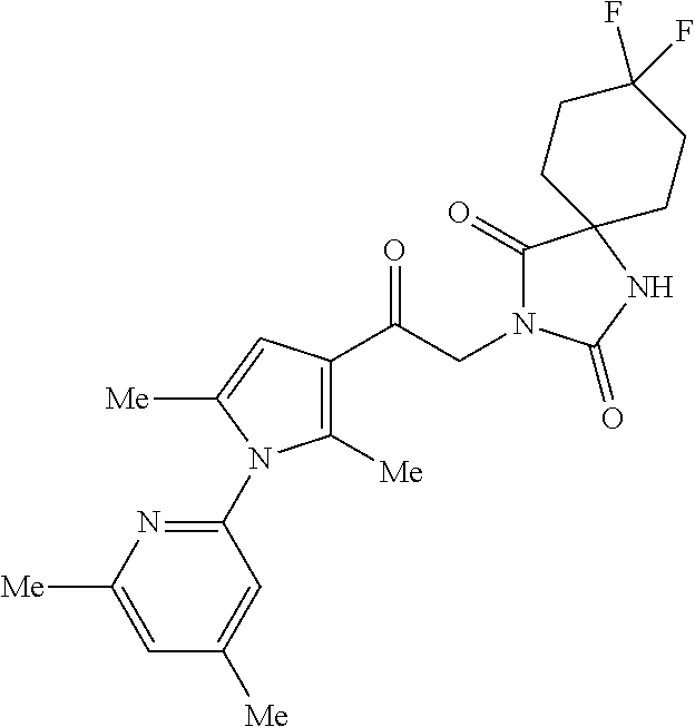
C1([Me])=C(C(CN2C(=O)C3(NC2=O)CCC(F)(F)CC3)=O)C=C([Me])N1C1=NC([Me])=CC([Me])=C1
